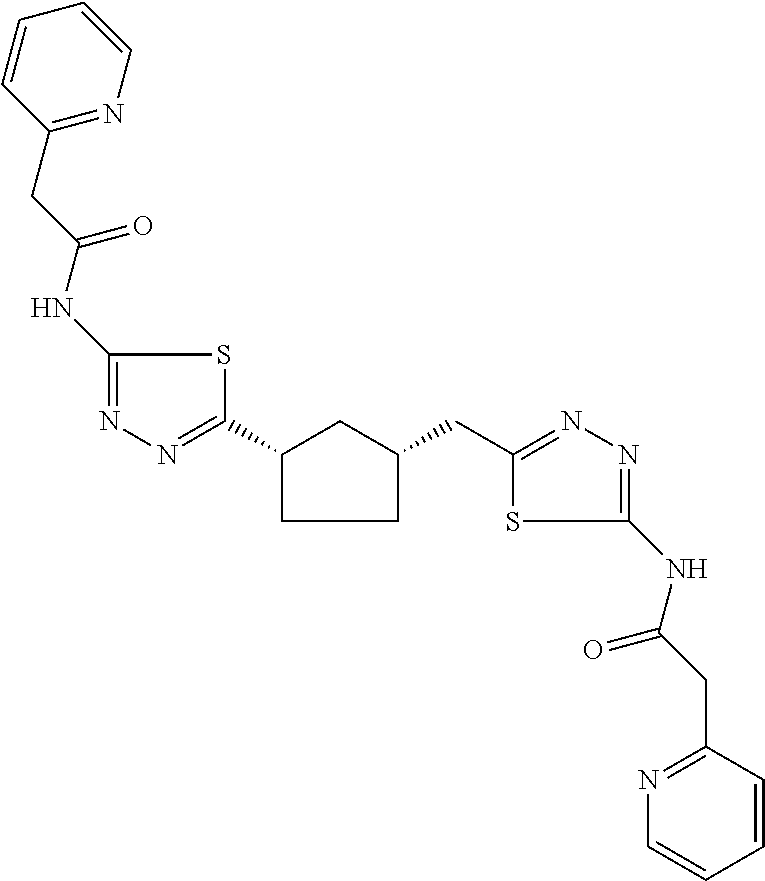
C1(NC(CC2=NC=CC=C2)=O)=NN=C(C2CC(CC3=NN=C(NC(CC4=NC=CC=C4)=O)S3)CC2)S1
